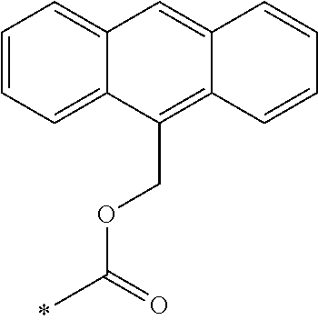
O(C(=O)C)CC1=C2C(=CC3=CC=CC=C13)C=CC=C2
